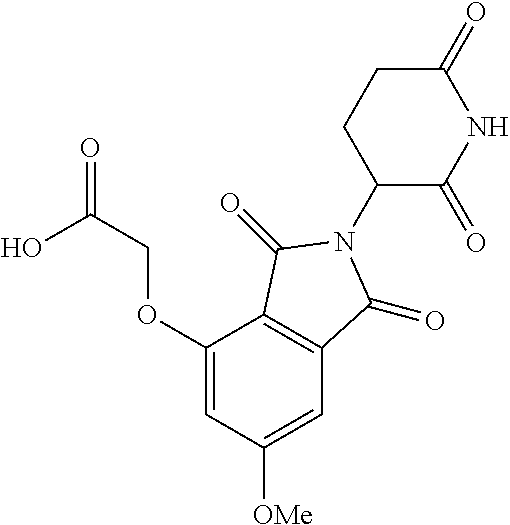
C1(OCC(=O)O)=CC([OMe])=CC2=C1C(=O)N(C1C(=O)NC(=O)CC1)C2=O
